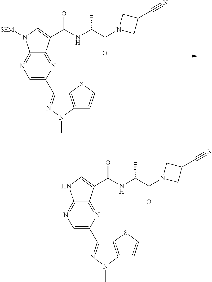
C1=C(C2=NN(C)C3=C2SC=C3)N=C2C(=N1)N([SEM])C=C2C(NC(C(N1CC(C#N)C1)=O)C)=O.C1=C(C2=NN(C)C3=C2SC=C3)N=C2C(=N1)NC=C2C(NC(C(N1CC(C#N)C1)=O)C)=O
